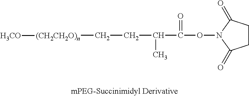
C1CC(=O)N(OC(C(CC[(CH2CH2O)n][H3CO])C)=O)C1=O
